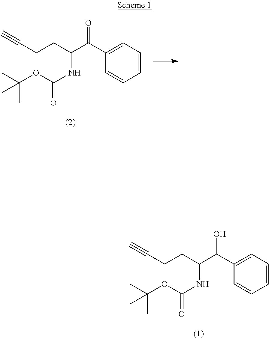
C1=C(C(C(CCC#C)NC(OC(C)(C)C)=O)=O)C=CC=C1.C1=C(C(C(CCC#C)NC(OC(C)(C)C)=O)O)C=CC=C1
